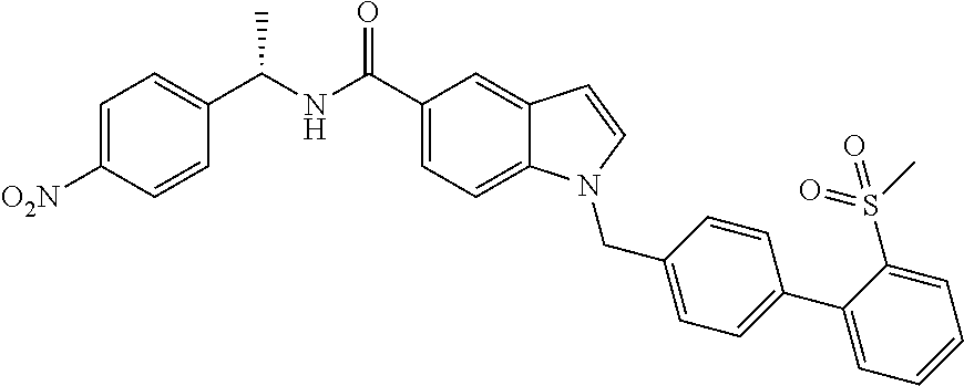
C1=C([O2N])C=CC(C(NC(C2=CC=C3C(=C2)C=CN3CC2=CC=C(C3=CC=CC=C3S(C)(=O)=O)C=C2)=O)C)=C1
